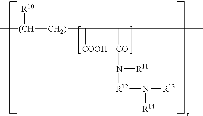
C[(CH]([CH2)]C([COOH])C([CO]N([R12]N([R13])[R14])[R11])C)[R10]
